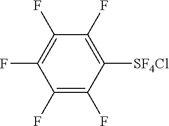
C1(F)=C(F)C([SF4Cl])=C(F)C(F)=C1F
